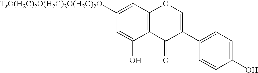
C12=C(C=C([TsO(H2C)2O(H2C)2O(H2C)2O])C=C1O)OC=C(C1=CC=C(O)C=C1)C2=O
